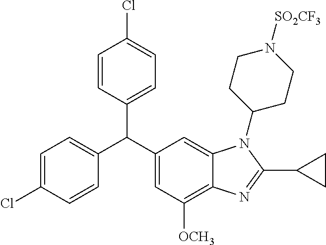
C1(C(C2=CC([OCH3])=C3C(=C2)N(C2CCN([SO2CF3])CC2)C(C2CC2)=N3)C2=CC=C(Cl)C=C2)=CC=C(Cl)C=C1
